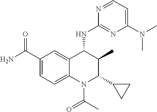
C1(C(N)=O)=CC=C2C(=C1)C(NC1=NC(N(C)C)=CC=N1)C(C)C(C1CC1)N2C(C)=O
